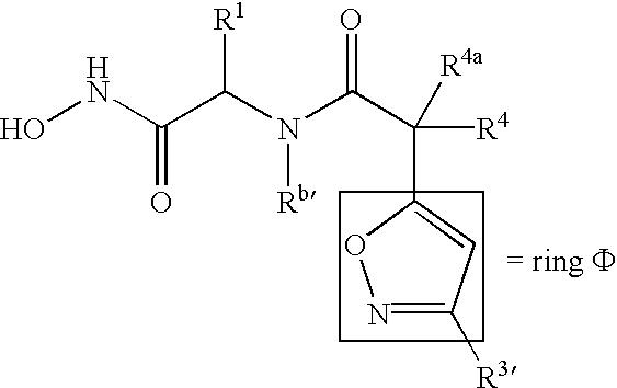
ONC(C(N(C(C([R4])([R4a])C1=CC([R3])=NO1)=O)[Rb])[R1])=O
